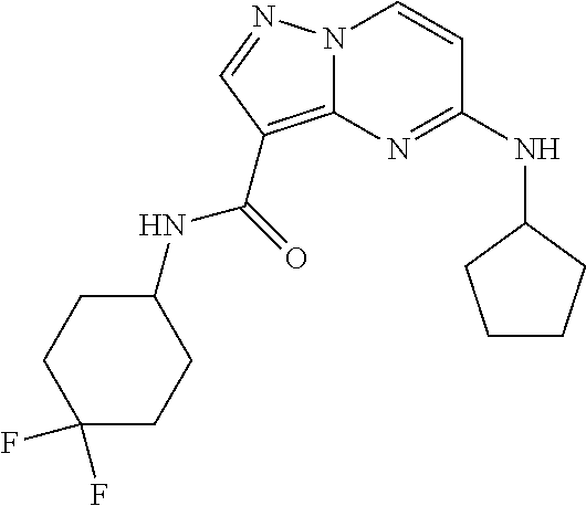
N(C1=NC2=C(C(NC3CCC(F)(F)CC3)=O)C=NN2C=C1)C1CCCC1
